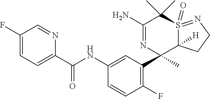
FC1=CC=C(C(NC2=CC(C3(C)C4([H])S(=O)(=NCC4)C(C)(C)C(N)=N3)=C(F)C=C2)=O)N=C1
